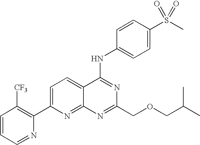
C1=CC=NC(C2=CC=C3C(=N2)N=C(COCC(C)C)N=C3NC2=CC=C(S(C)(=O)=O)C=C2)=C1[CF3]
